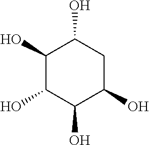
C1(O)C(O)C(O)C(O)CC1O
